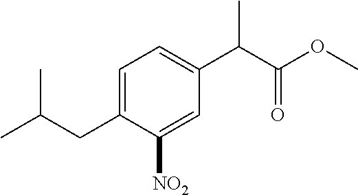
C1=C(CC(C)C)C([NO2])=CC(C(C(=O)OC)C)=C1
